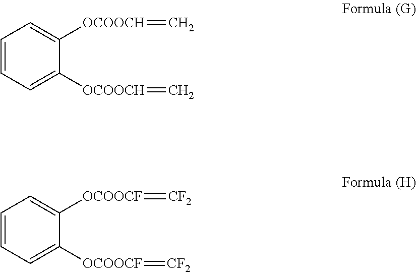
C1=CC=C([OCOOCH]=C)C([OCOOCH]=C)=C1.C1=CC=C([OCOOCF]=[CF2])C([OCOOCF]=[CF2])=C1
